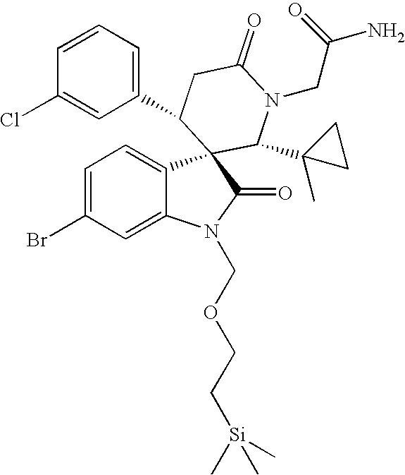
C1=C(Br)C=C2C(=C1)C1(C(=O)N2COCC[Si](C)(C)C)C(C2(C)CC2)N(CC(N)=O)C(=O)CC1C1=CC=CC(Cl)=C1
